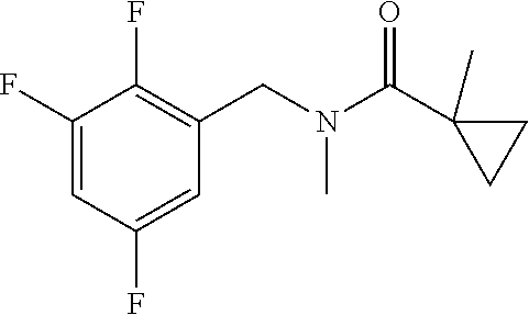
C1(F)=CC(F)=CC(CN(C(C2(C)CC2)=O)C)=C1F
